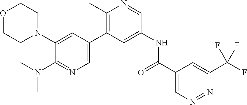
C1(N2CCOCC2)=CC(C2=C(C)N=CC(NC(C3=CN=NC(C(F)(F)F)=C3)=O)=C2)=CN=C1N(C)C
